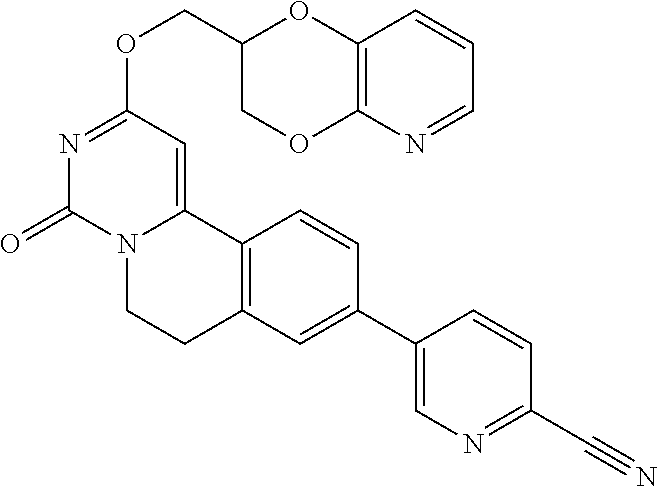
C(OC1=NC(=O)N2C(=C1)C1=C(CC2)C=C(C2=CN=C(C#N)C=C2)C=C1)C1COC2=C(O1)C=CC=N2
